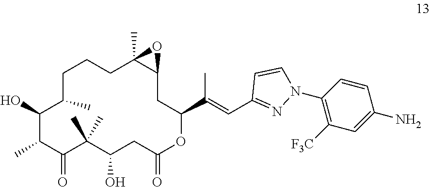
C1(O)C(C)C(=O)C(C)(C)C(O)CC(=O)OC(C(=CC2=NN(C3=C([F3C])C=C(N)C=C3)C=C2)C)CC2C(C)(CCCC1C)O2
